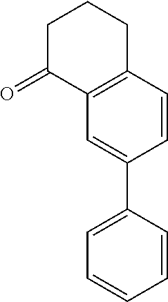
C1(C2=CC=CC=C2)=CC2=C(C=C1)CCCC2=O
